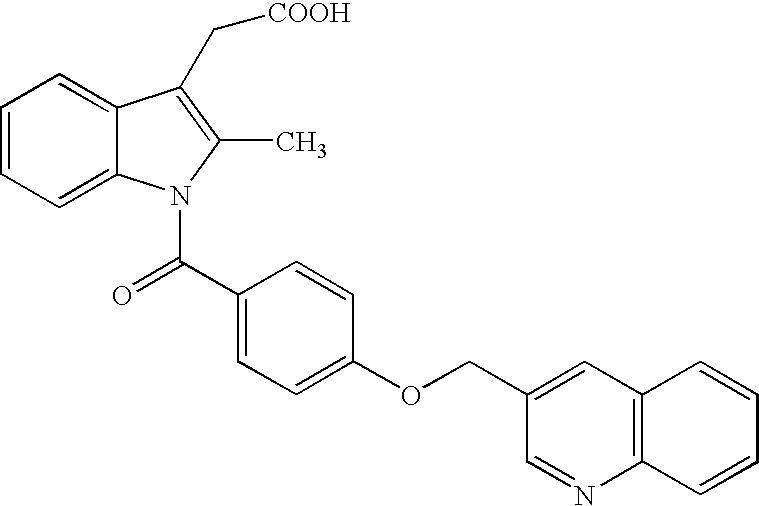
C1=CC=C2C(=C1)C(C[COOH])=C(C)N2C(C1=CC=C(OCC2=CC3=C(N=C2)C=CC=C3)C=C1)=O
